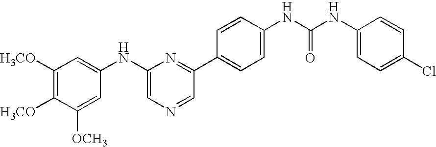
C1([H3CO])=C([H3CO])C([OCH3])=CC(NC2=CN=CC(C3=CC=C(NC(NC4=CC=C(Cl)C=C4)=O)C=C3)=N2)=C1
